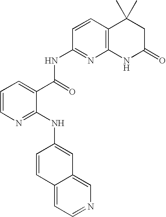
C1=CN=C(NC2=CC3=CN=CC=C3C=C2)C(C(=O)NC2=NC3=C(C=C2)C(C)(C)CC(=O)N3)=C1
